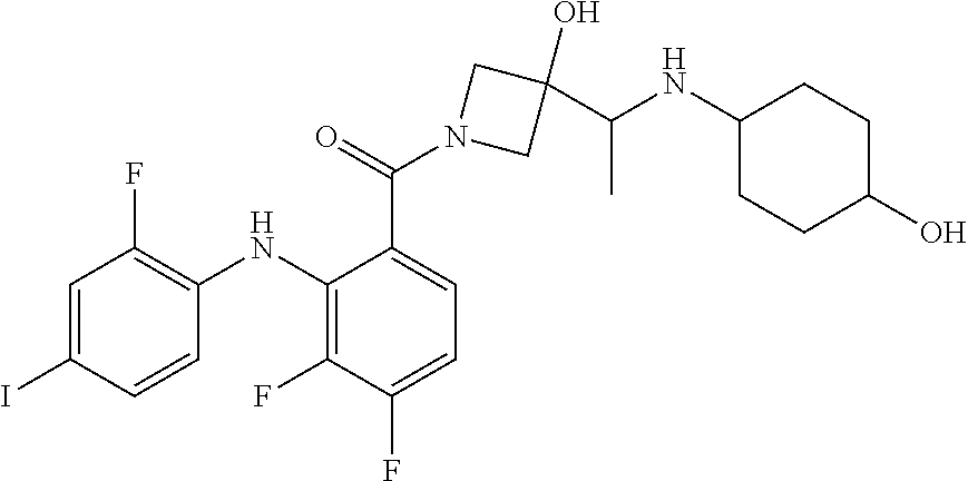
C1=C(I)C=CC(NC2=C(F)C(F)=CC=C2C(N2CC(O)(C(C)NC3CCC(O)CC3)C2)=O)=C1F
